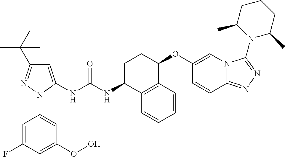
C1=C(NC(NC2C3=C(C(OC4=CN5C(=NN=C5N5C(C)CCCC5C)C=C4)CC2)C=CC=C3)=O)N(C2=CC(OO)=CC(F)=C2)N=C1C(C)(C)C
